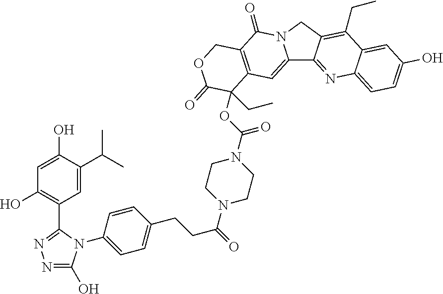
N1=C(O)N(C2=CC=C(CCC(N3CCN(C(OC4(CC)C5=C(C(=O)N6C(=C5)C5=NC7=CC=C(O)C=C7C(CC)=C5C6)COC4=O)=O)CC3)=O)C=C2)C(C2=C(O)C=C(O)C(C(C)C)=C2)=N1
